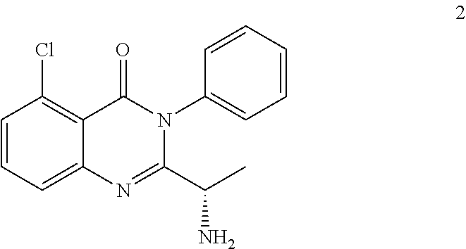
C1=CC(Cl)=C2C(=C1)N=C(C(C)N)N(C1=CC=CC=C1)C2=O
